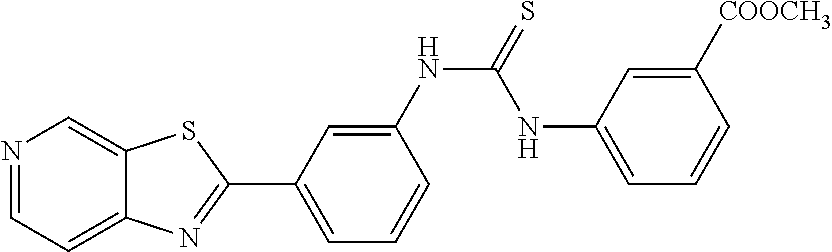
N1=CC=C2C(=C1)SC(C1=CC=CC(NC(=S)NC3=CC=CC([COOCH3])=C3)=C1)=N2
